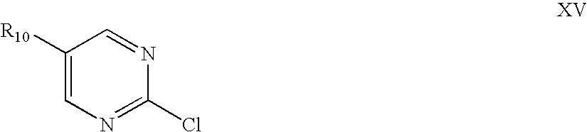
C1([R10])=CN=C(Cl)N=C1
